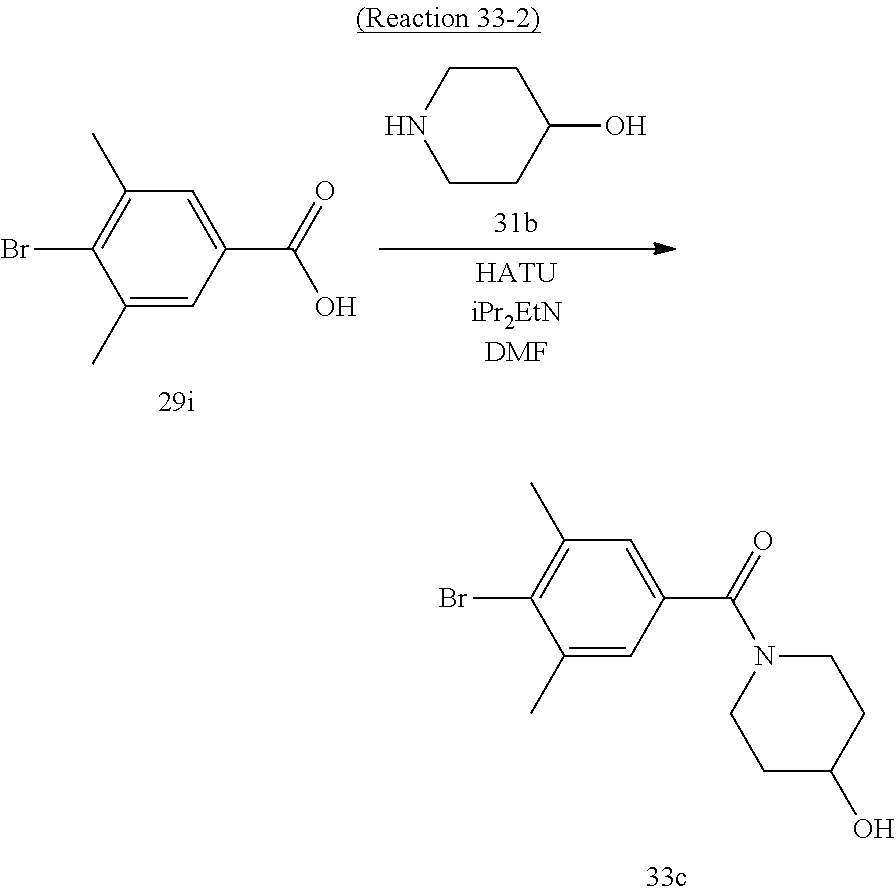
C1(C)=CC(C(O)=O)=CC(C)=C1Br.C1CNCCC1O.C1(C)=CC(C(N2CCC(O)CC2)=O)=CC(C)=C1Br
